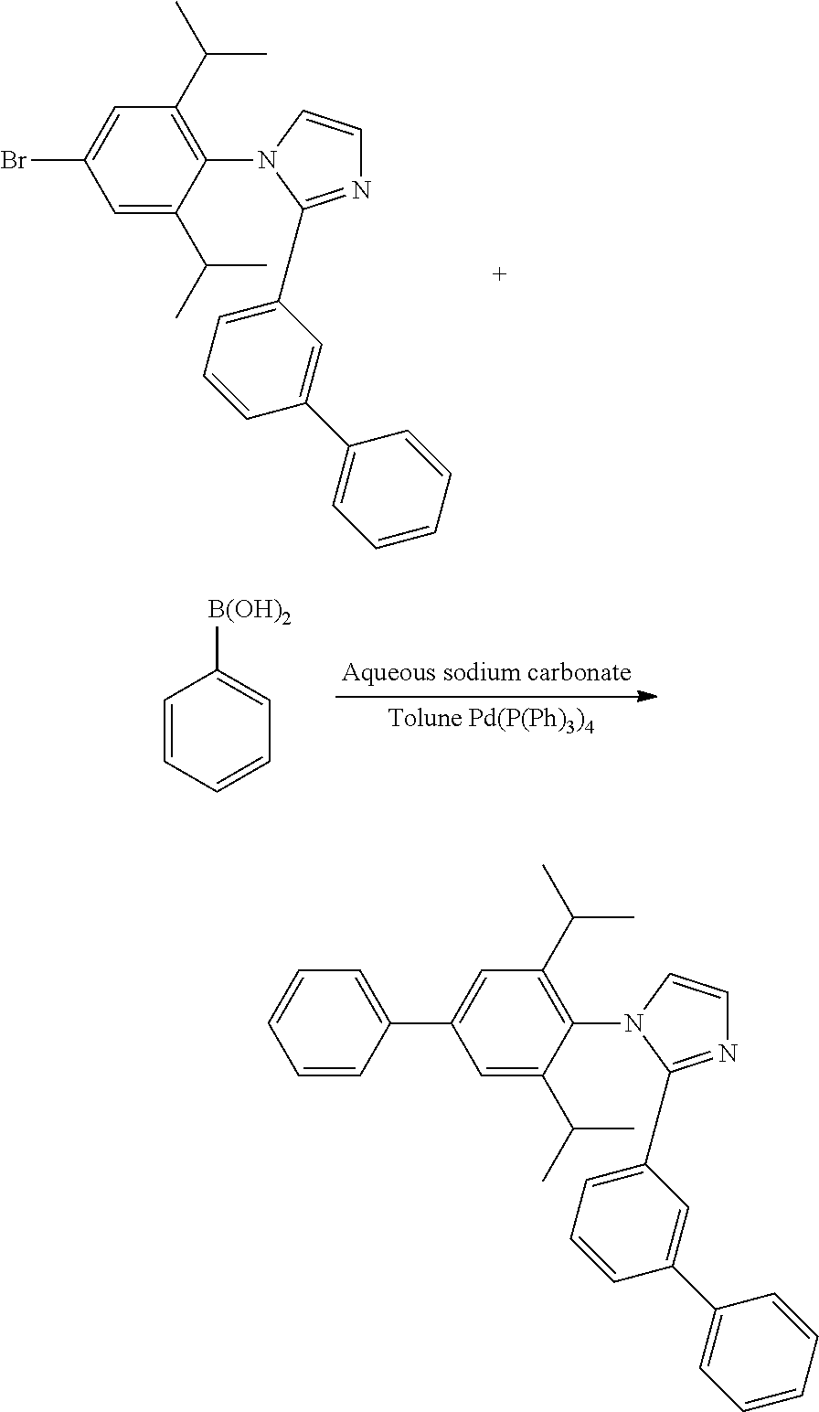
C1=C(C(C)C)C(N2C(C3=CC=CC(C4=CC=CC=C4)=C3)=NC=C2)=C(C(C)C)C=C1Br.C1([B(OH)2])=CC=CC=C1.C1=C(C(C)C)C(N2C(C3=CC=CC(C4=CC=CC=C4)=C3)=NC=C2)=C(C(C)C)C=C1C1=CC=CC=C1
